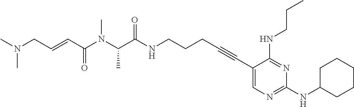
C(C(NCCCC#CC1=CN=C(NC2CCCCC2)N=C1NCCC)=O)(N(C(C=CCN(C)C)=O)C)C
